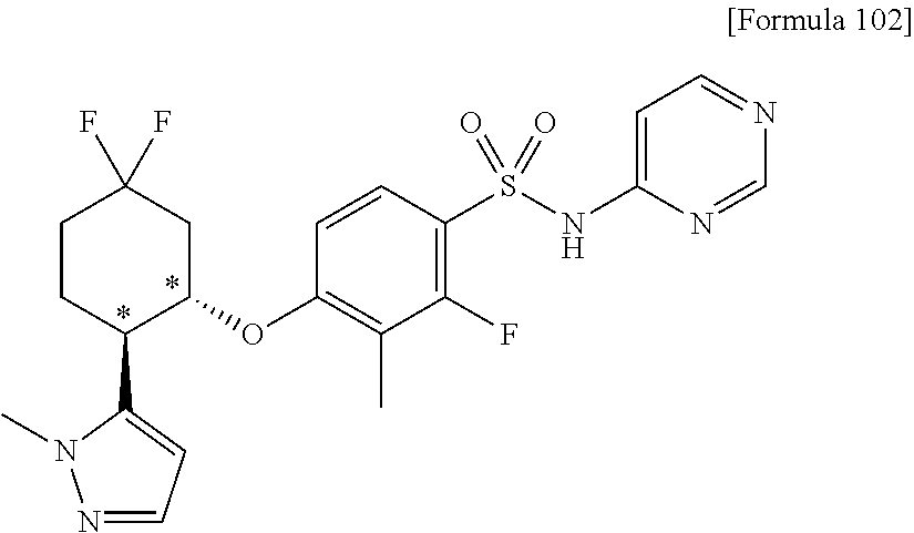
C1CC(C2=CC=NN2C)C(OC2=C(C)C(F)=C(S(NC3=CC=NC=N3)(=O)=O)C=C2)CC1(F)F
